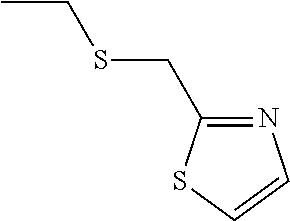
CCSCC1=NC=CS1
